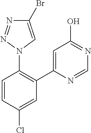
C1=CC(Cl)=CC(C2=CC(O)=NC=N2)=C1N1C=C(Br)N=N1
